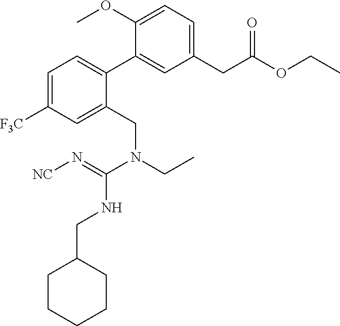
C1=C(OC)C(C2=CC=C([F3C])C=C2CN(CC)C(=N[NC])NCC2CCCCC2)=CC(CC(OCC)=O)=C1
